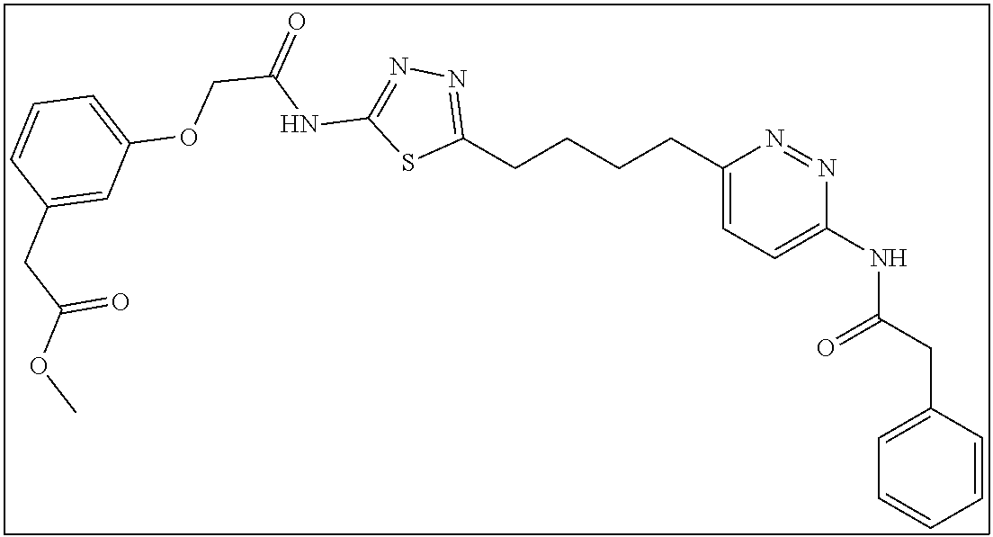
C1(CCCCC2=NN=C(NC(=O)COC3=CC=CC(CC(OC)=O)=C3)S2)=CC=C(NC(CC2=CC=CC=C2)=O)N=N1
